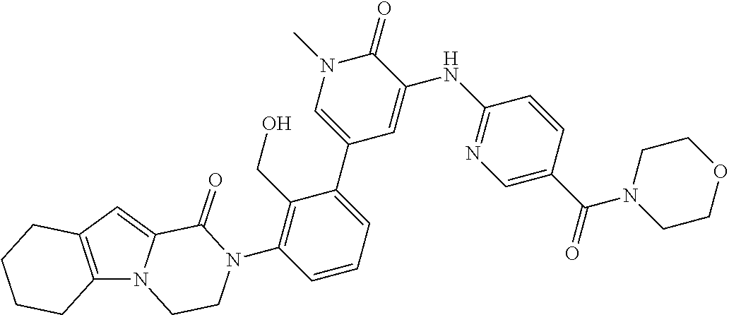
C12=C(C=C3N1CCN(C1=C(CO)C(C4=CN(C)C(=O)C(NC5=NC=C(C(=O)N6CCOCC6)C=C5)=C4)=CC=C1)C3=O)CCCC2
